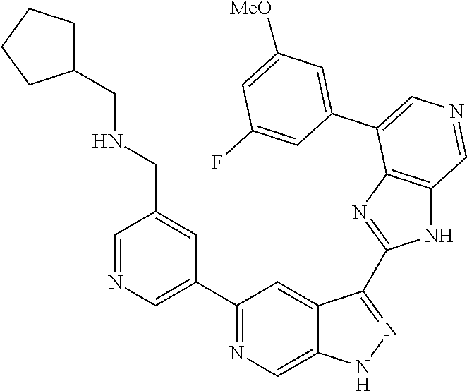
C1(C2=CN=CC(CNCC3CCCC3)=C2)=NC=C2C(=C1)C(C1=NC3=C(N1)C=NC=C3C1=CC([MeO])=CC(F)=C1)=NN2
